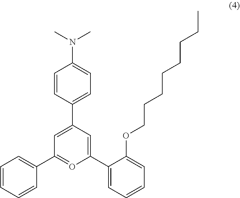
C1=CC(C2=CC(C3=CC=CC=C3)=OC(C3=CC=CC=C3OCCCCCCCC)=C2)=CC=C1N(C)C
